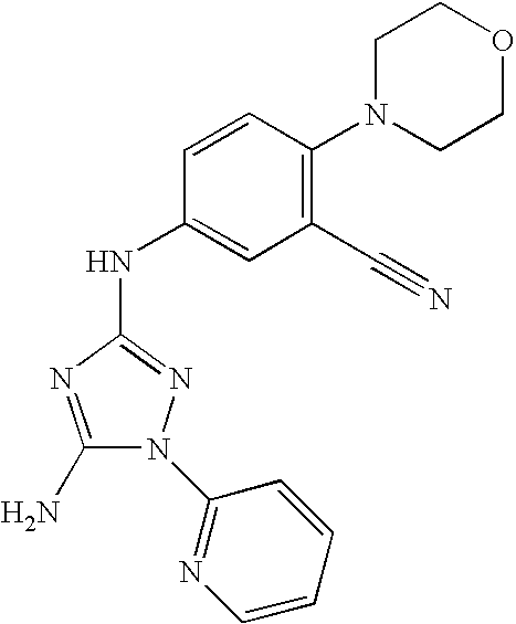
C1(N)=NC(NC2=CC(C#N)=C(N3CCOCC3)C=C2)=NN1C1=NC=CC=C1
